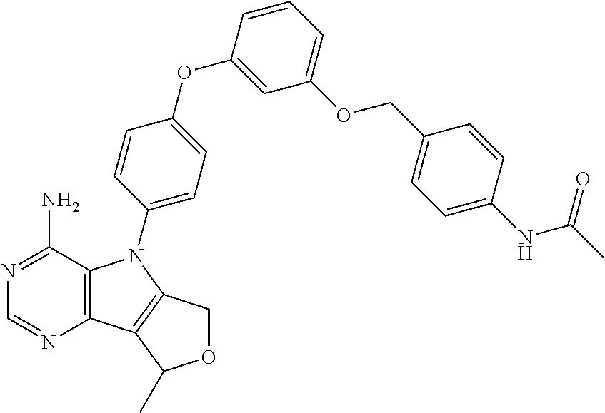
C12=C(C(N)=NC=N1)N(C1=CC=C(OC3=CC(OCC4=CC=C(NC(C)=O)C=C4)=CC=C3)C=C1)C1=C2C(C)OC1
